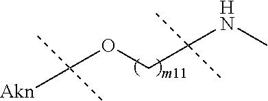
O(CC(NC)(C)C)C([Akn])(C)C
